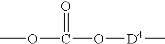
COC(O[D4]C)=O
